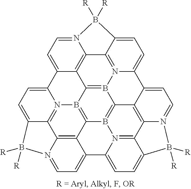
C12=B3N4=C5C6=C1C1=CC=N6B([R])([R])C5=CC=C4C4=CC=N5C6=C4C3=B3C4=B2N2=C7C8=C4C(=CC=N8B([R])([R])C7=CC=C12)C1=CC=C(C6=N31)B5([R])[R]
